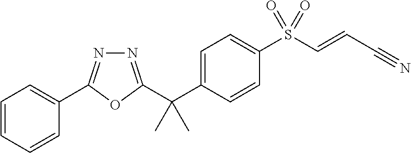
C1=CC(C(C)(C)C2=NN=C(C3=CC=CC=C3)O2)=CC=C1S(C=CC#N)(=O)=O
